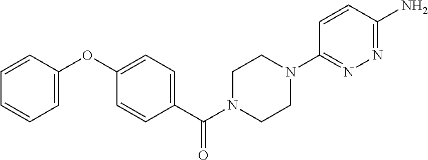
C1=CC(OC2=CC=C(C(N3CCN(C4=NN=C(N)C=C4)CC3)=O)C=C2)=CC=C1
